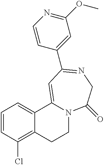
C1C2=C(Cl)C=CC=C2C2=CC(C3=CC(OC)=NC=C3)=NCC(=O)N2C1
